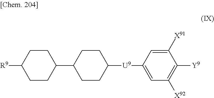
C1(C2CCC([U9]C3=CC([X92])=C([Y9])C([X91])=C3)CC2)CCC([R9])CC1
